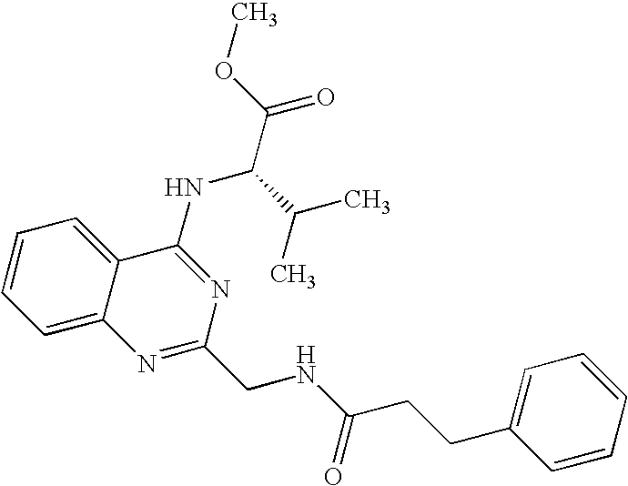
C1=CC=C2C(=C1)C(NC(C(C)C)C(=O)OC)=NC(CNC(=O)CCC1=CC=CC=C1)=N2
